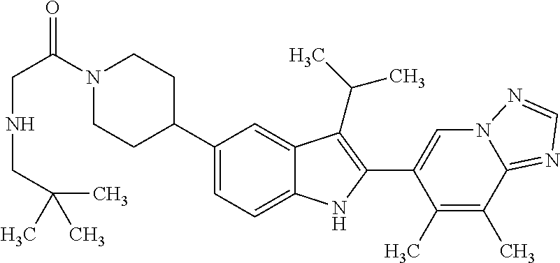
N1(C(CNCC(C)(C)C)=O)CCC(C2=CC=C3C(=C2)C(C(C)C)=C(C2=CN4C(=NC=N4)C(C)=C2C)N3)CC1
